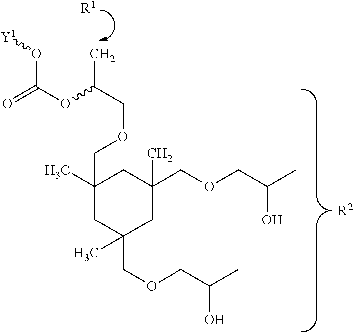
C1(C)(COCC(OC(=O)O[Y1])C)CC(COCC(C)O)(C)CC(COCC(C)O)(C)C1.[R2].[R1]
